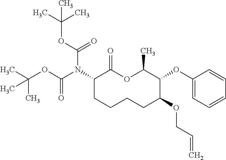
C1(N(C(OC(C)(C)C)=O)C(OC(C)(C)C)=O)CCCCC(OCC=C)C(OC2=CC=CC=C2)C(C)OC1=O
